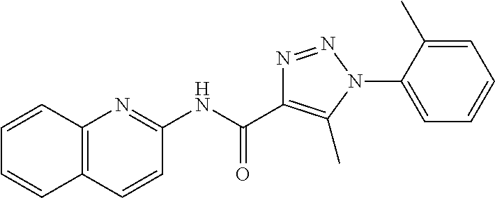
N(C(=O)C1=C(C)N(C2=CC=CC=C2C)N=N1)C1=NC2=C(C=C1)C=CC=C2
